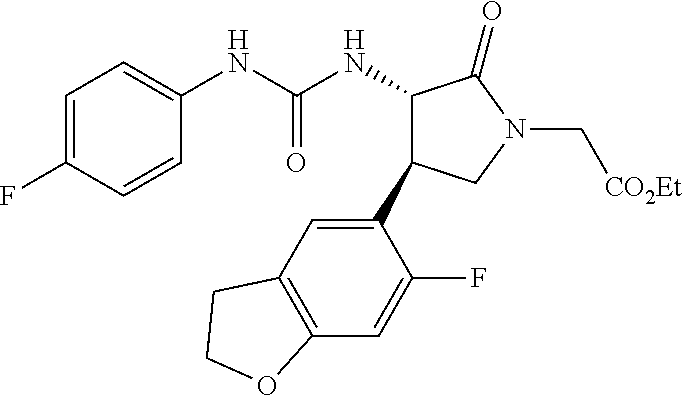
C1=C(F)C=CC(NC(NC2C(=O)N(C[CO2Et])CC2C2=CC3=C(C=C2F)OCC3)=O)=C1
